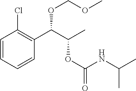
C1=CC=CC(C(C(C)OC(=O)NC(C)C)OCOC)=C1Cl
